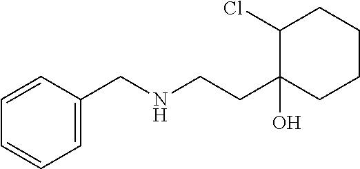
C1CCC(CCNCC2=CC=CC=C2)(O)C(Cl)C1
